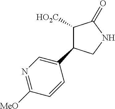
C1(C2C([HO2C])C(=O)NC2)=CN=C([MeO])C=C1
